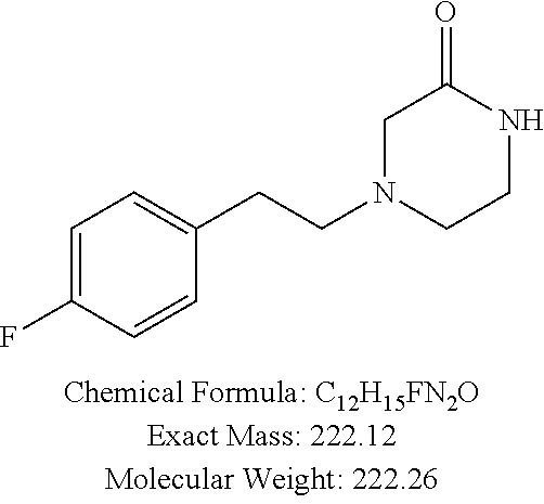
C1=C(F)C=CC(CCN2CCNC(=O)C2)=C1
